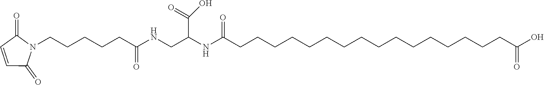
N1(CCCCCC(NCC(NC(CCCCCCCCCCCCCCCCC(O)=O)=O)C(O)=O)=O)C(=O)C=CC1=O
